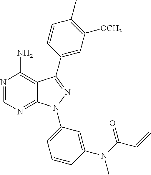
N1=CN=C2C(=C1N)C(C1=CC([OCH3])=C(C)C=C1)=NN2C1=CC=CC(N(C(C=C)=O)C)=C1
